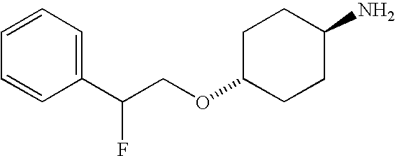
NC1CCC(OCC(C2=CC=CC=C2)F)CC1
